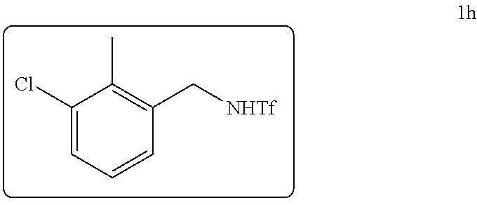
C1(Cl)=CC=CC(C[NHTf])=C1C
